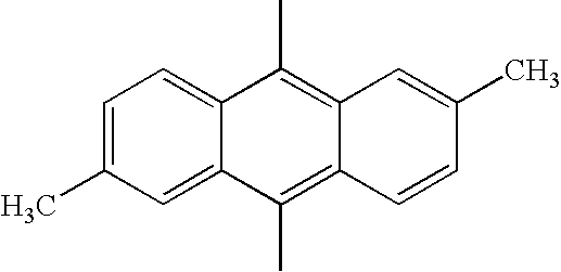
C12=CC=C(C)C=C1C(C)=C1C(=C2C)C=C(C)C=C1
